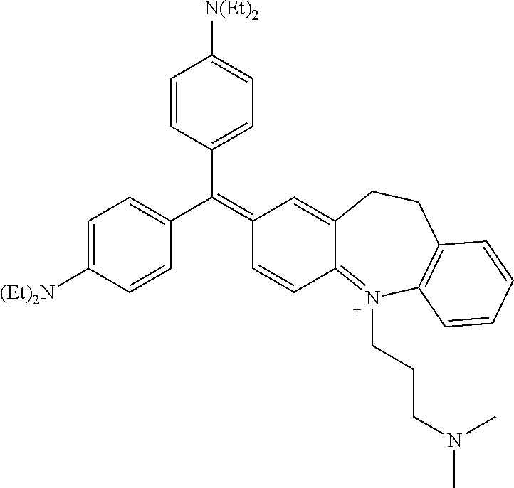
C1=CC(C(=C2C=CC3=N(CCCN(C)C)C4=C(CCC3=C2)C=CC=C4)C2=CC=C([(Et)2N])C=C2)=CC=C1[N(Et)2]
